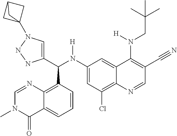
C1(N(C(C2=CN(C34CC(C3)C4)NN2)C2=C3C(=CC=C2)C(=O)N(C)C=N3)[H])=CC(Cl)=C2C(=C1)C(N(CC(C)(C)C)[H])=C(C#N)C=N2
